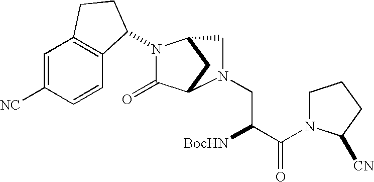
C1=C([NC])C=CC2=C1CCC2N1C(=O)C2CC1CN2CC([BocHN])C(=O)N1CCCC1[CN]
